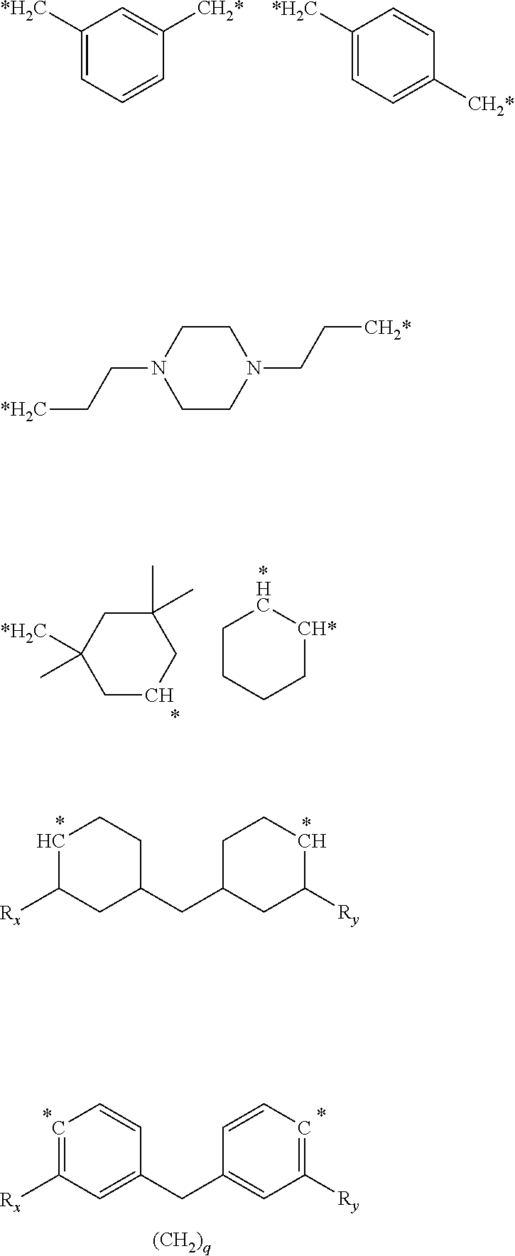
C1([*H2C])=CC=CC([CH2*])=C1.C1([*H2C])=CC=C([CH2*])C=C1.C1CCC[CH*]C1.C1(C)(C)CC([*H2C])(C)CCC1.C1=C([Rx])C=C(CC2=CC([Ry])=CC=C2)C=C1.C1C([Rx])CC(CC2CC([Ry])CCC2)CC1.C1CN(CC[*H2C])CCN1CC[CH2*]
